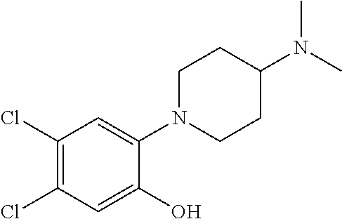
C1(Cl)=C(Cl)C=C(O)C(N2CCC(N(C)C)CC2)=C1
